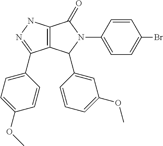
C12=C(NN=C1C1=CC=C(OC)C=C1)C(=O)N(C1=CC=C(Br)C=C1)C2C1=CC(OC)=CC=C1
